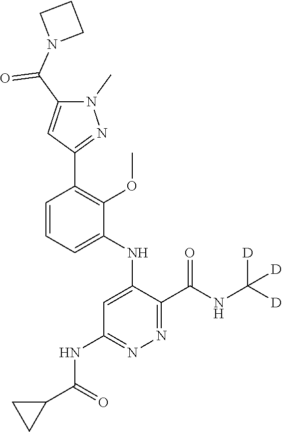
C1=C(NC2=CC(NC(C3CC3)=O)=NN=C2C(NC([D])([D])[D])=O)C(OC)=C(C2=NN(C)C(C(N3CCC3)=O)=C2)C=C1
